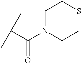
CC(C)C(N1CCSCC1)=O
